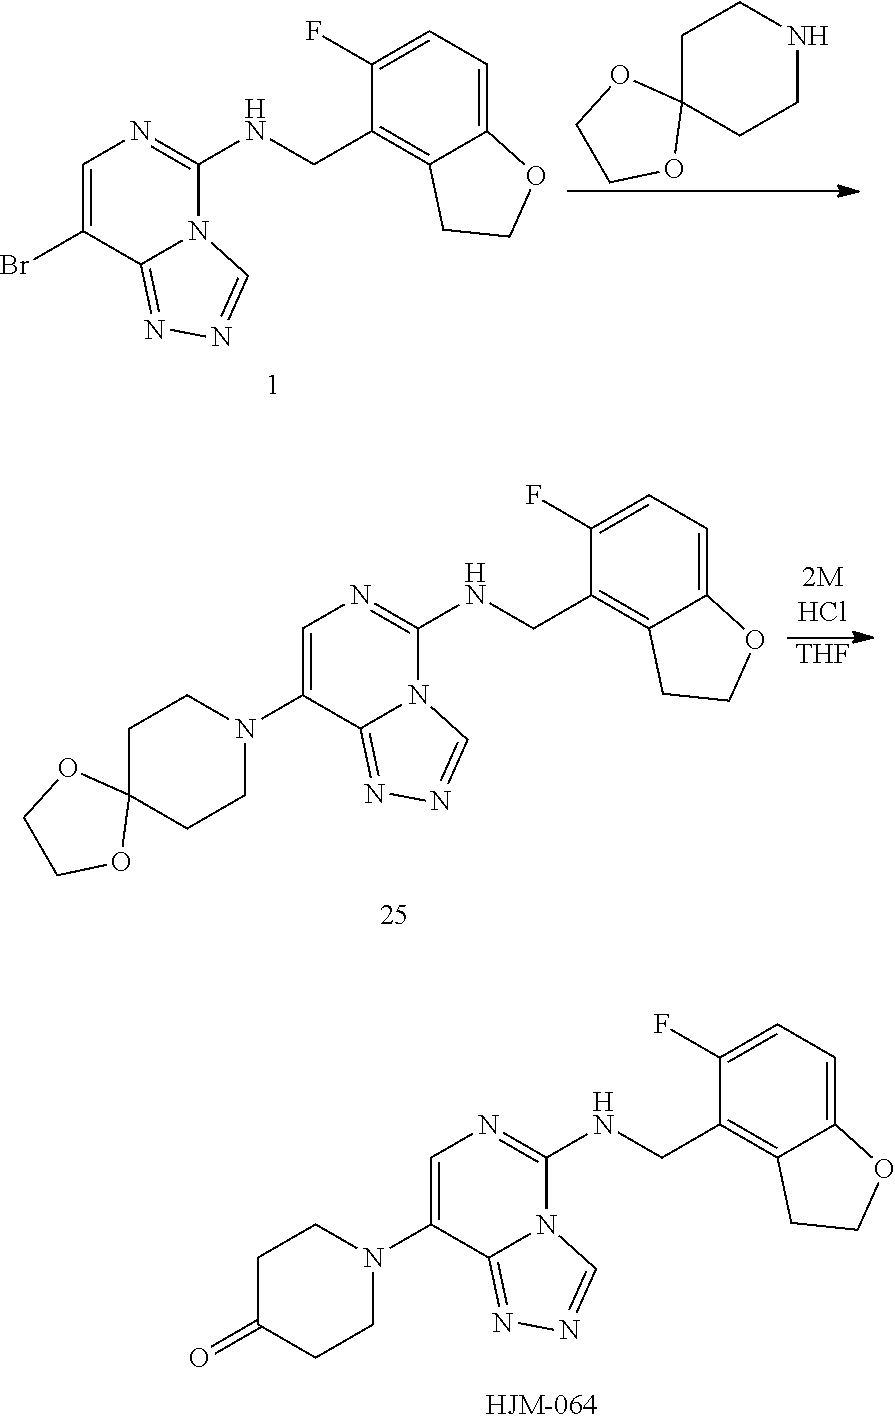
C1=C(N2CCC(=O)CC2)C2=NN=CN2C(NCC2=C3C(=CC=C2F)OCC3)=N1.C1=C(Br)C2=NN=CN2C(NCC2=C3C(=CC=C2F)OCC3)=N1.C1C2(CCNC1)OCCO2.C1=C(N2CCC3(CC2)OCCO3)C2=NN=CN2C(NCC2=C3C(=CC=C2F)OCC3)=N1.[THF]
